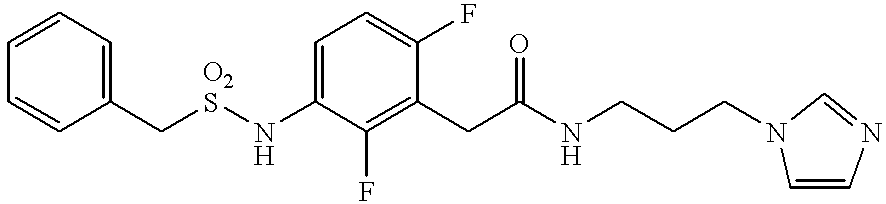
C1=CC=CC(C[O2S]NC2=CC=C(F)C(CC(NCCCN3C=CN=C3)=O)=C2F)=C1
